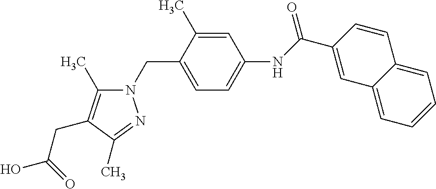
N(C1=CC=C(CN2C(C)=C(CC(O)=O)C(C)=N2)C(C)=C1)C(C1=CC2=CC=CC=C2C=C1)=O
